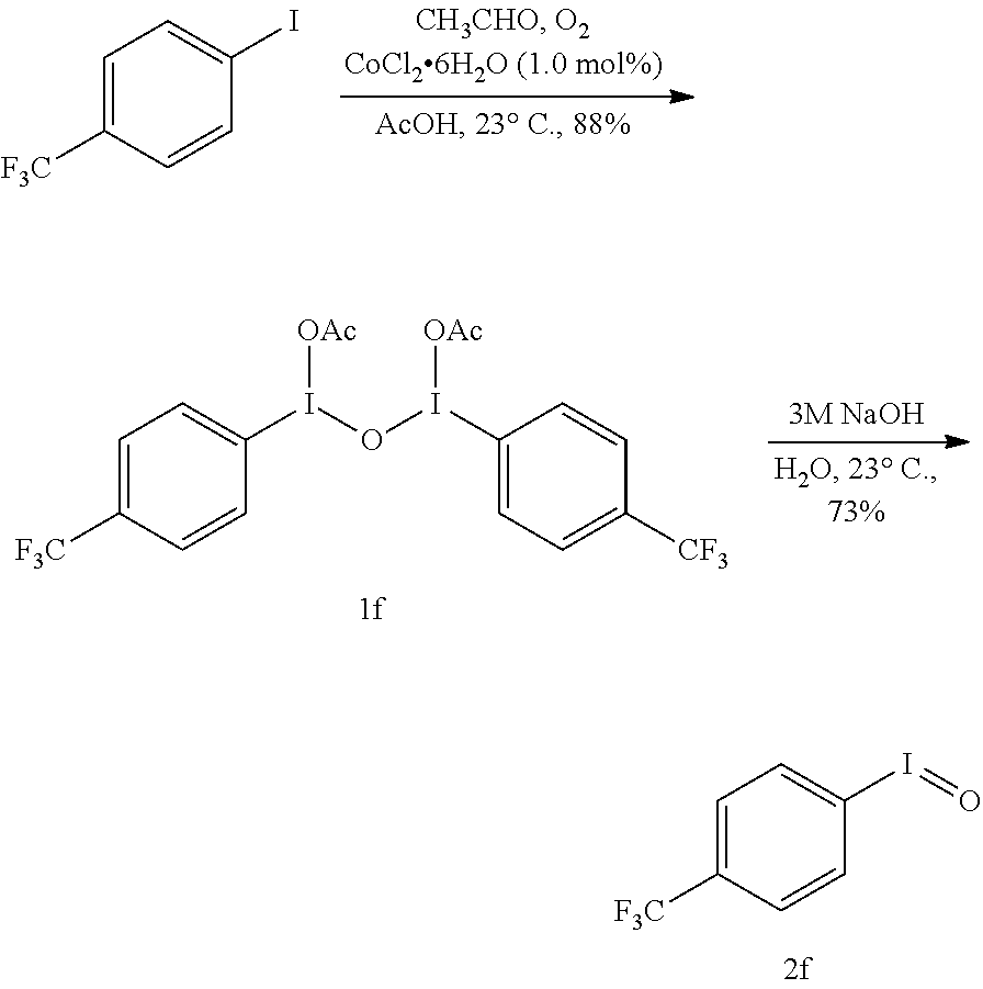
C1=C([F3C])C=CC(I)=C1.C1=C([F3C])C=CC(I(OI(C2=CC=C([CF3])C=C2)[OAc])[OAc])=C1.C1=C([F3C])C=CC(I=O)=C1
